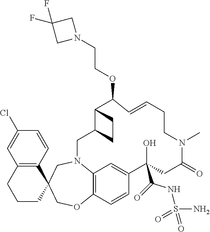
C12=C(C=CC(Cl)=C1)C1(CCC2)COC2=C3N(C1)CC1C(C(OCCN4CC(F)(F)C4)C=CCCN(C)C(=O)CC(O)(C(=O)NS(N)(=O)=O)C(=C3)C=C2)CC1
